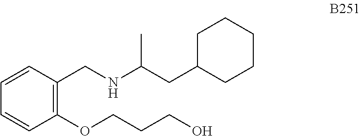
C1(CNC(CC2CCCCC2)C)=C(OCCCO)C=CC=C1
